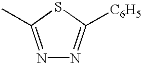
N1=C(C)SC([C6H5])=N1
